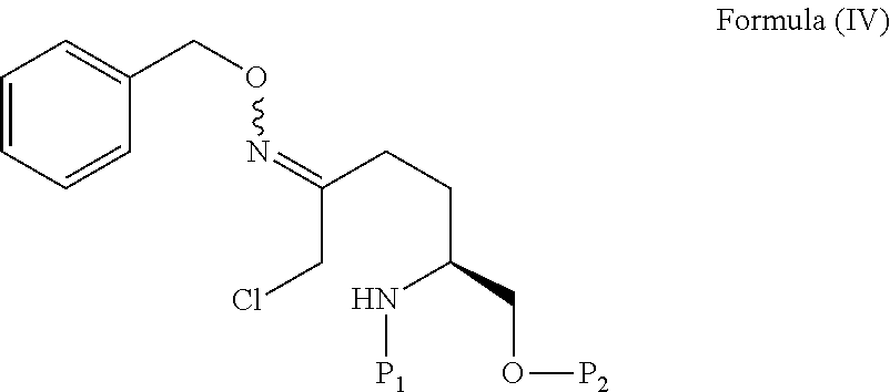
ClCC(CCC(N[P1])CO[P2])=NOCC1=CC=CC=C1
